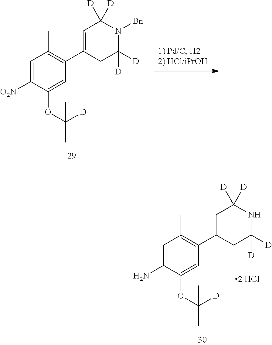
C1=C([O2N])C(OC(C)([D])C)=CC(C2=CC([D])([D])N([Bn])C([D])([D])C2)=C1C.C1=C(N)C(OC(C)([D])C)=CC(C2CC([D])([D])NC([D])([D])C2)=C1C
